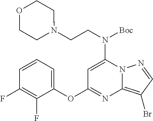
C1=C(N(CCN2CCOCC2)[Boc])N2C(=C(Br)C=N2)N=C1OC1=CC=CC(F)=C1F
